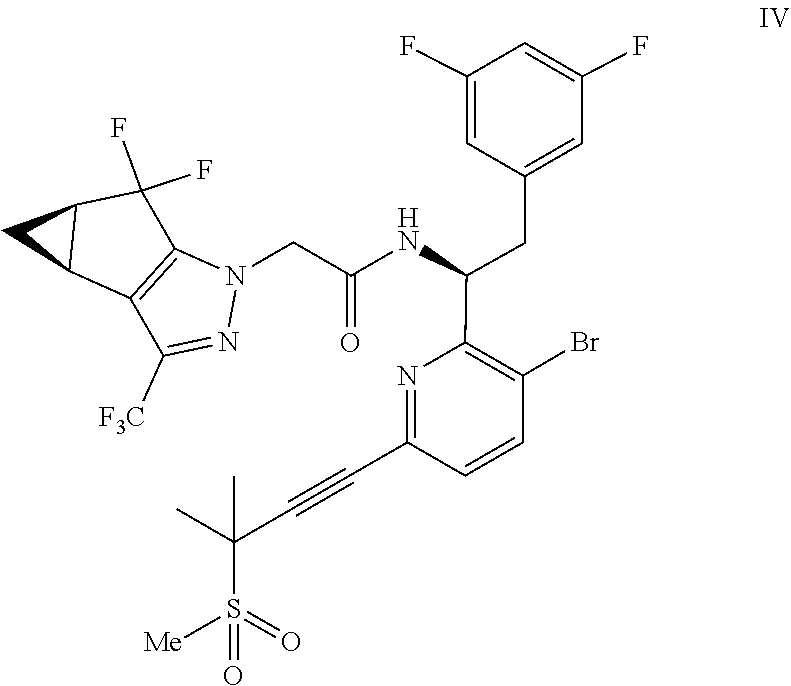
N1=C([F3C])C2=C(N1CC(=O)NC(C1=C(Br)C=CC(C#CC(S(=O)(=O)[Me])(C)C)=N1)CC1=CC(F)=CC(F)=C1)C(F)(F)C1C2C1
